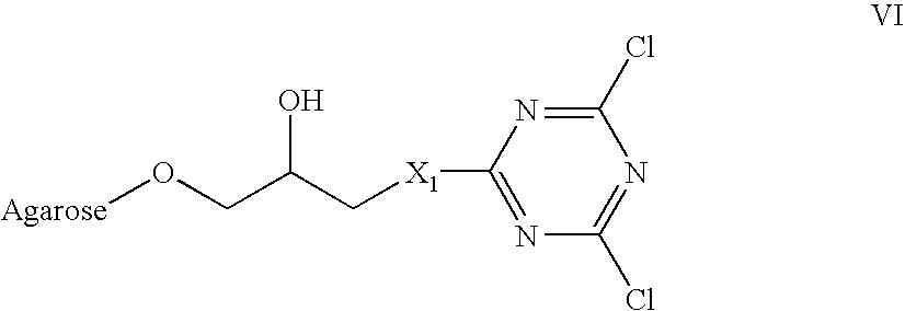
[Agarose]OCC(C[X1]C1=NC(Cl)=NC(Cl)=N1)O
